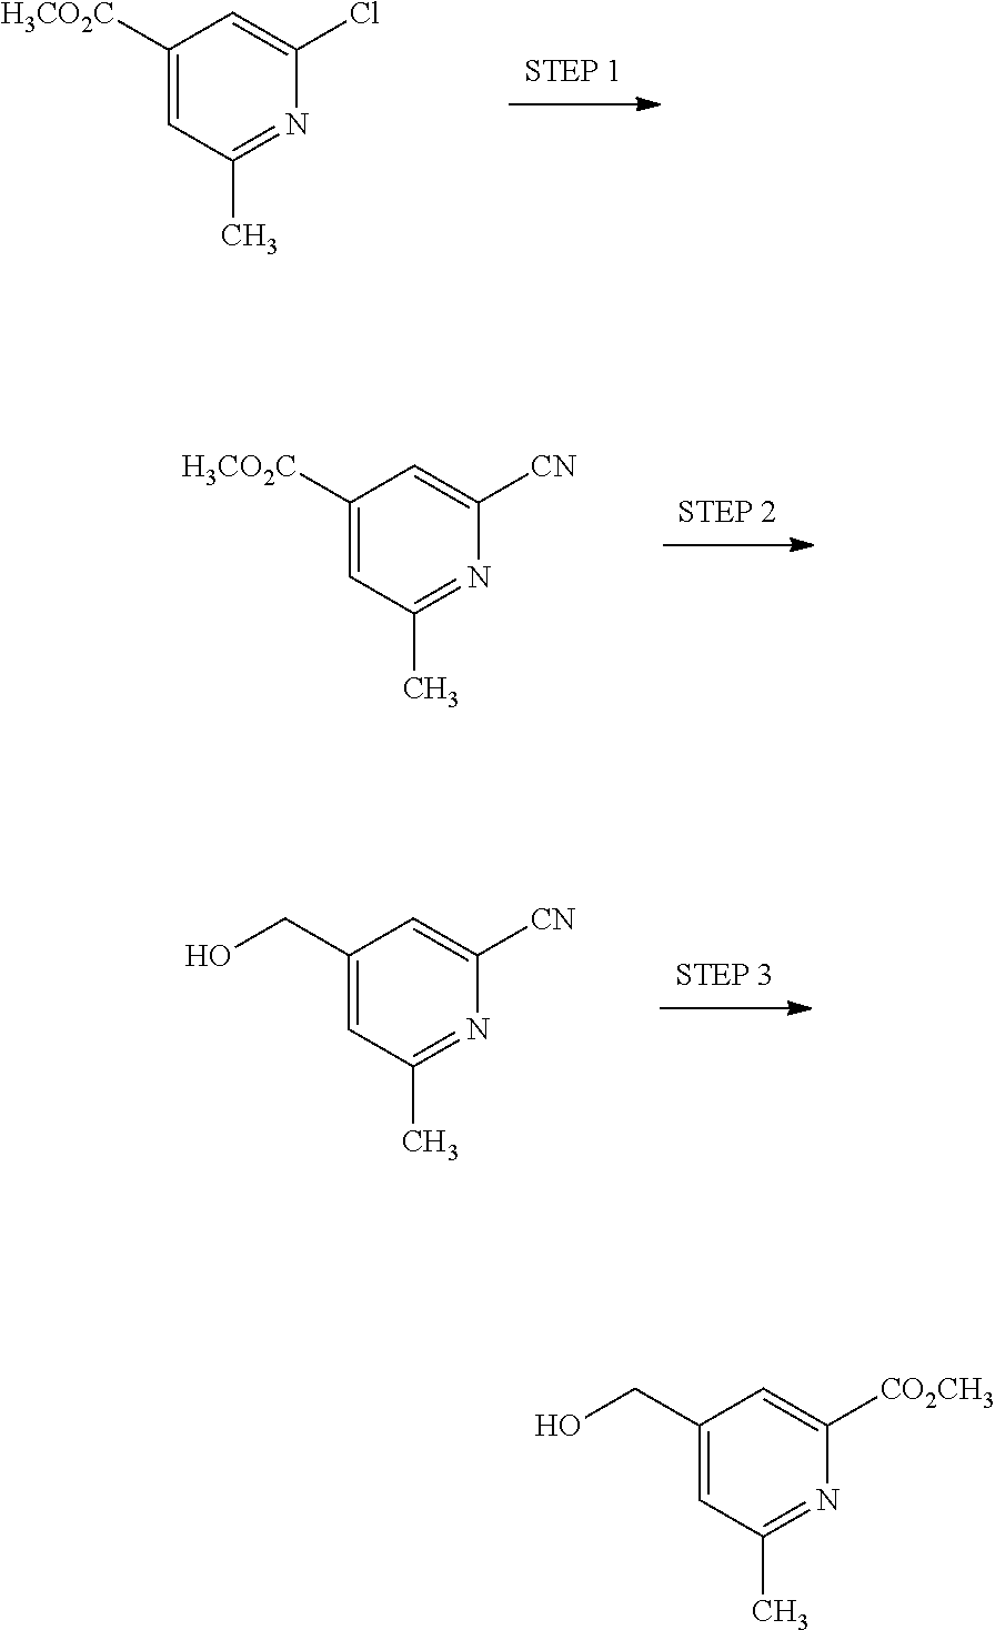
C1([H3CO2C])=CC(C)=NC(Cl)=C1.C1([H3CO2C])=CC(C)=NC([CN])=C1.C1(CO)=CC(C)=NC([CN])=C1.C1(CO)=CC(C)=NC([CO2CH3])=C1
